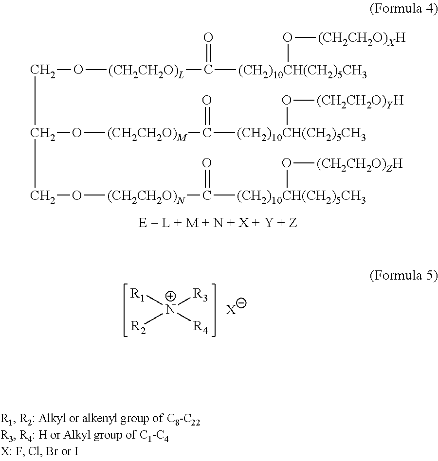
C(O[(CH2CH2O)L]C([(CH2)10CH(CH2)5CH3]O[(CH2CH2O)XH])=O)C(CO[(CH2CH2O)N]C(=O)[(CH2)10CH(CH2)5CH3]O[(CH2CH2O)ZH])O[(CH2CH2O)M]C([(CH2)10CH(CH2)5CH3]O[(CH2CH2O)YH])=O.[R1][N+]([R4])([R3])[R2].[X]
